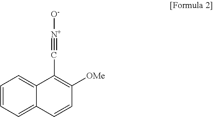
C12=CC=CC=C1C=CC([OMe])=C2C#[N+][O-]
